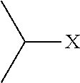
C([X])(C)C
